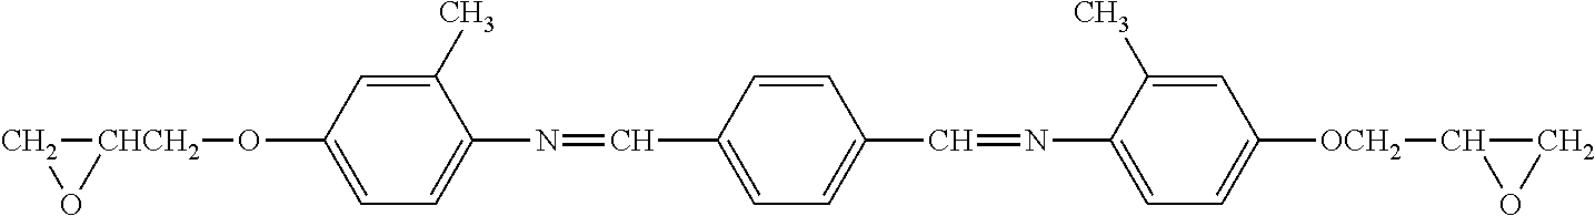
C1[CHCH2](OC2=CC=C(N=CC3=CC=C(C=NC4=CC=C([OCH2]C5CO5)C=C4C)C=C3)C(C)=C2)O1
